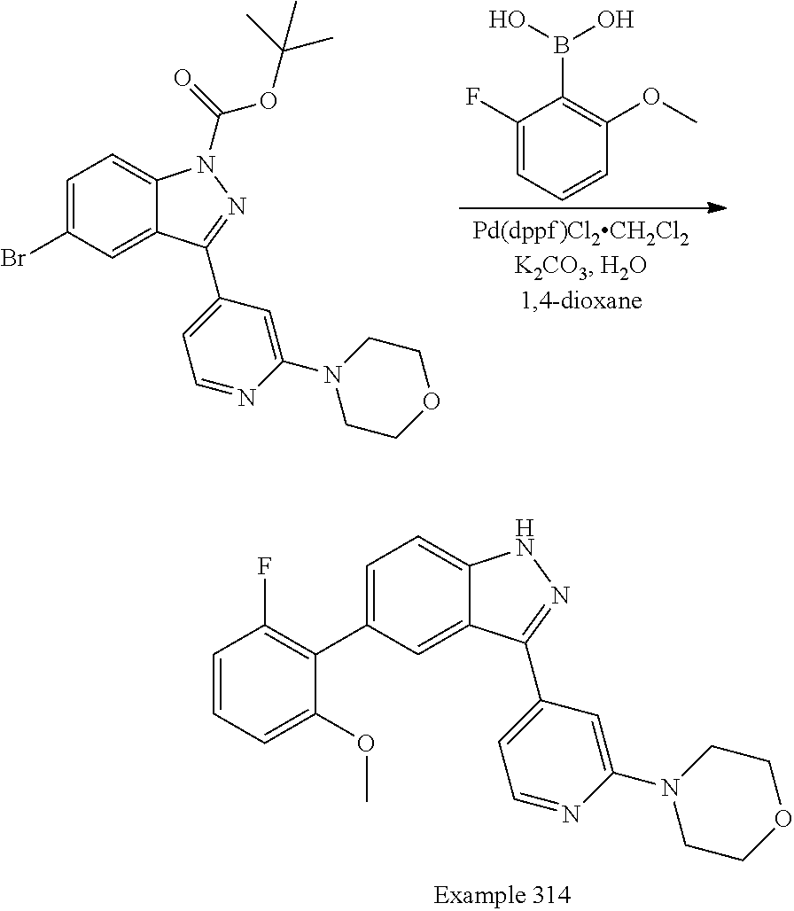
C1=C(C2=C(F)C=CC=C2OC)C=C2C(=C1)NN=C2C1=CC=NC(N2CCOCC2)=C1.C1(F)=CC=CC(OC)=C1B(O)O.C1=C(Br)C=C2C(=C1)N(C(=O)OC(C)(C)C)N=C2C1=CC=NC(N2CCOCC2)=C1
